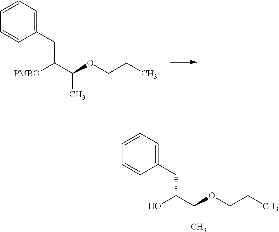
C1(CC(C(OCCC)C)[PMBO])=CC=CC=C1.C1(CC(C(OCCC)C)O)=CC=CC=C1
